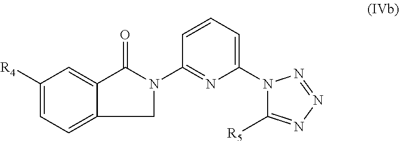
C1([R4])=CC=C2C(=C1)C(=O)N(C1=NC(N3C([R5])=NN=N3)=CC=C1)C2
